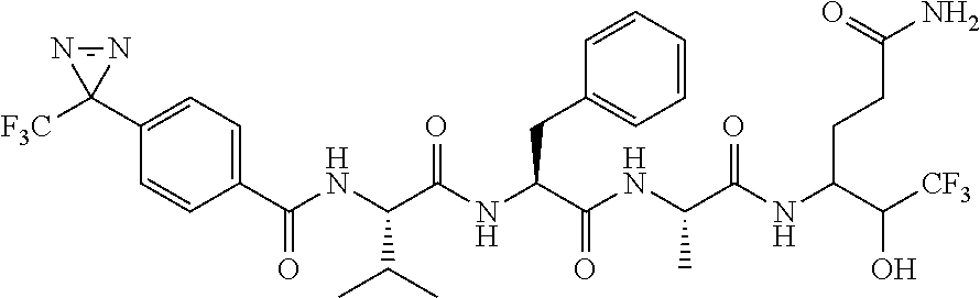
C(NC(C(NC(C(NC(C(NC(C([CF3])O)CCC(N)=O)=O)C)=O)CC1=CC=CC=C1)=O)C(C)C)(=O)C1=CC=C(C2([F3C])N=N2)C=C1
